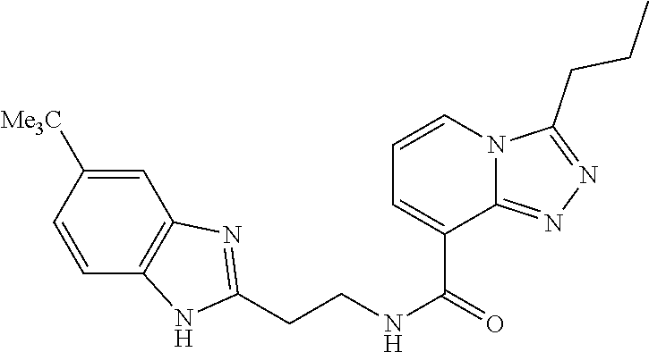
C1=C([Me3C])C=CC2=C1N=C(CCNC(=O)C1=CC=CN3C1=NN=C3CCC)N2
